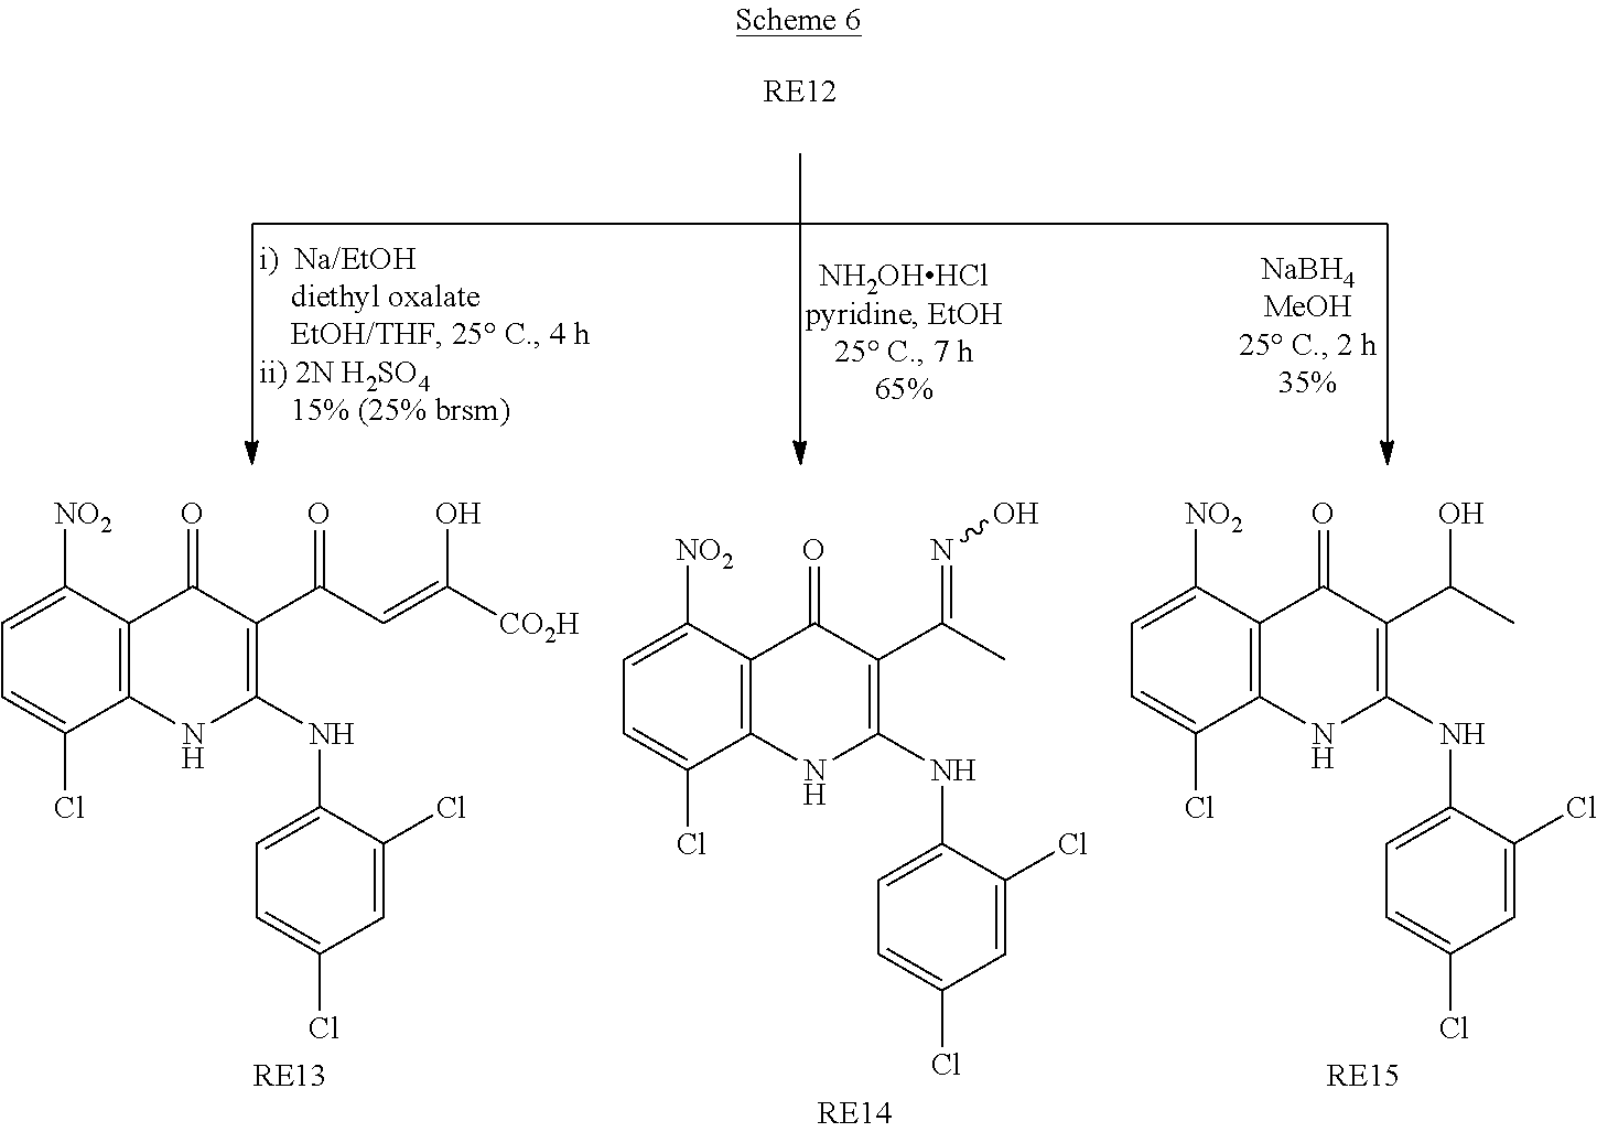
C1=C([NO2])C2=C(C(Cl)=C1)NC(NC1=CC=C(Cl)C=C1Cl)=C(C(C=C([CO2H])O)=O)C2=O.C1=C([NO2])C2=C(C(Cl)=C1)NC(NC1=CC=C(Cl)C=C1Cl)=C(C(C)=NO)C2=O.C1=C([NO2])C2=C(C(Cl)=C1)NC(NC1=CC=C(Cl)C=C1Cl)=C(C(C)O)C2=O
